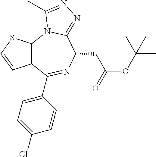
C12=C(SC=C1)N1C(=NN=C1C)C(CC(OC(C)(C)C)=O)N=C2C1=CC=C(Cl)C=C1
